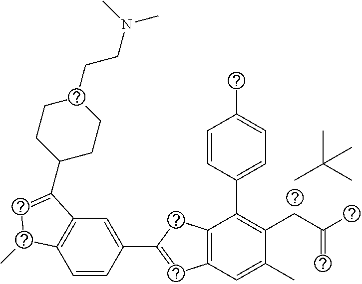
C1=CC(C2=CC3=C(C2)C(C2=CC=C(C)C=C2)=C(CC(C)=C)C(C)=C3)=CC2=C1C(C)C=C2C1CCC(CCN(C)C)CC1.CC(C)(C)C
